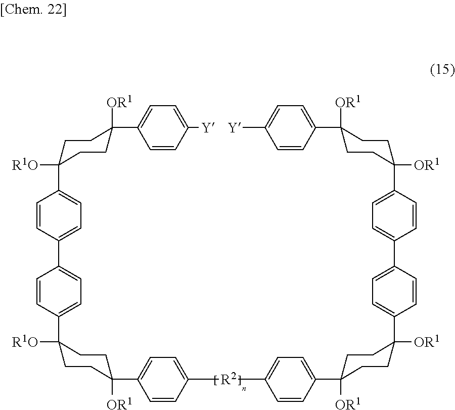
C1=C([Y])C=CC(C2([OR1])CCC([R1O])(C3=CC=C(C4=CC=C(C5([R1O])CCC(C6=CC=C([R2]C7=CC=C(C8([OR1])CCC([OR1])(C9=CC=C(C%10=CC=C(C%11([OR1])CCC(C%12=CC=C([Y])C=C%12)([OR1])CC%11)C=C%10)C=C9)CC8)C=C7)C=C6)([OR1])CC5)C=C4)C=C3)CC2)=C1
